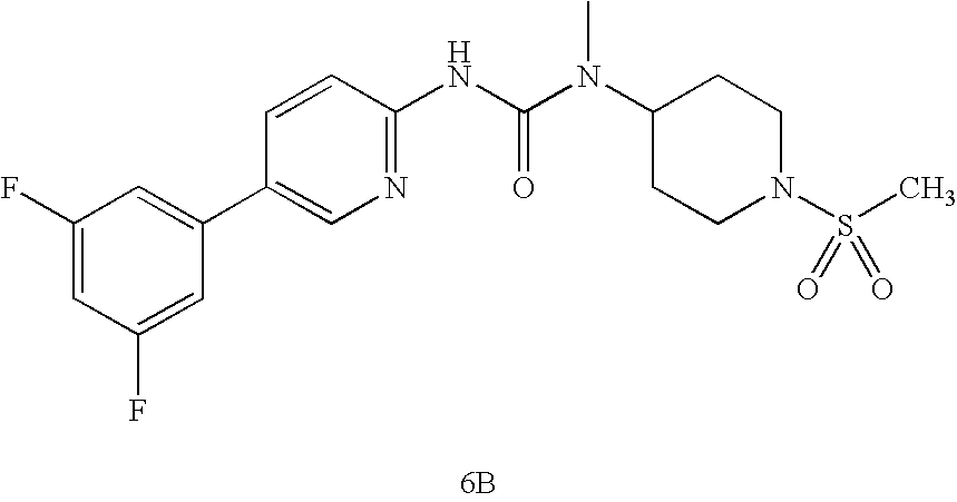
[6B].C1(C2=CC(F)=CC(F)=C2)=CN=C(NC(N(C2CCN(S(C)(=O)=O)CC2)C)=O)C=C1
